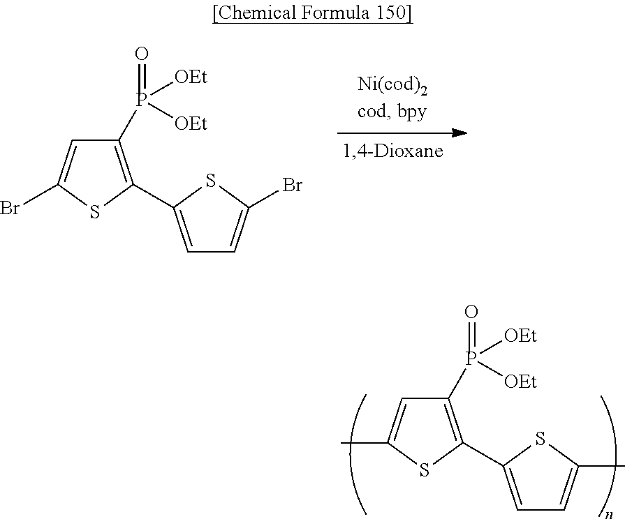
C1(P(=O)([OEt])[OEt])=C(C2=CC=C(Br)S2)SC(Br)=C1.C1(P(=O)([OEt])[OEt])=C(C2=CC=C(C)S2)SC(C)=C1
